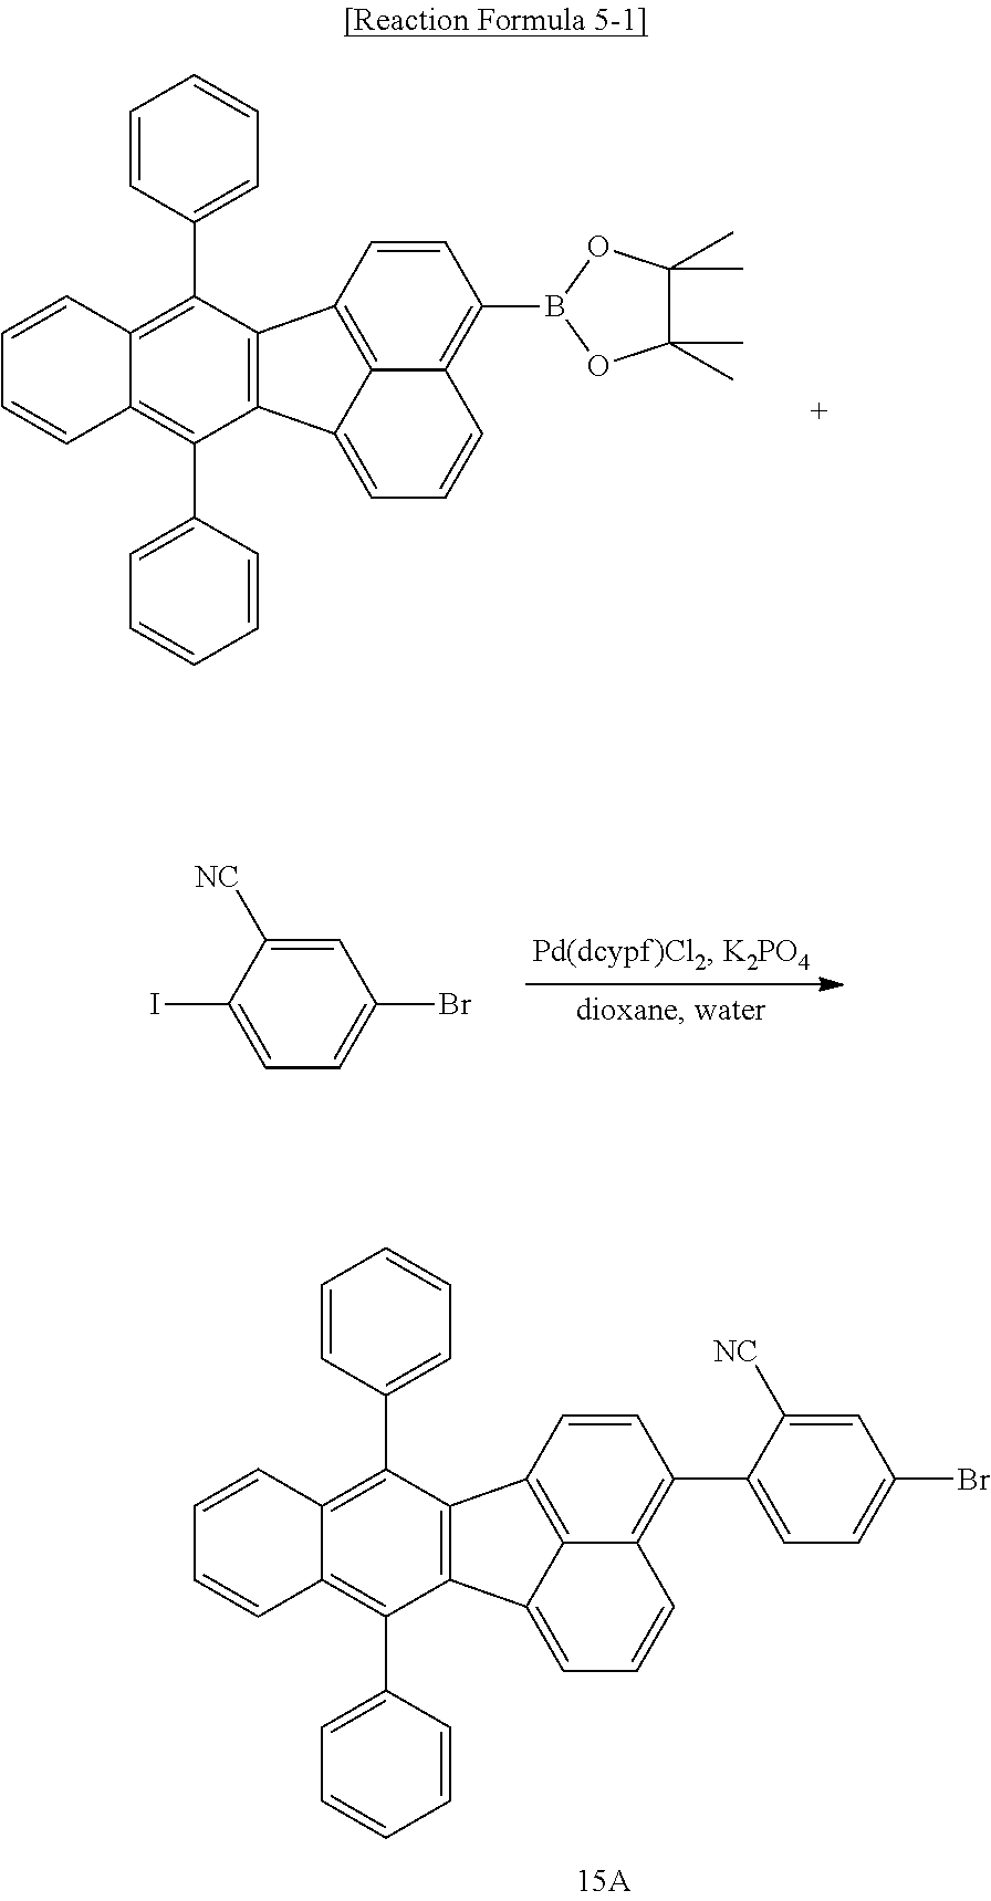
C1=CC(C2=C3C(=C(C4=CC=CC=C4)C4=C2C2=C5C(=C(B6OC(C)(C)C(C)(C)O6)C=C2)C=CC=C45)C=CC=C3)=CC=C1.BrC1=CC=C(I)C([NC])=C1.BrC1=CC=C(C2=C3C4=C(C5=C(C(C6=CC=CC=C6)=C6C(=C5C5=CC=CC=C5)C=CC=C6)C4=CC=C3)C=C2)C([NC])=C1
